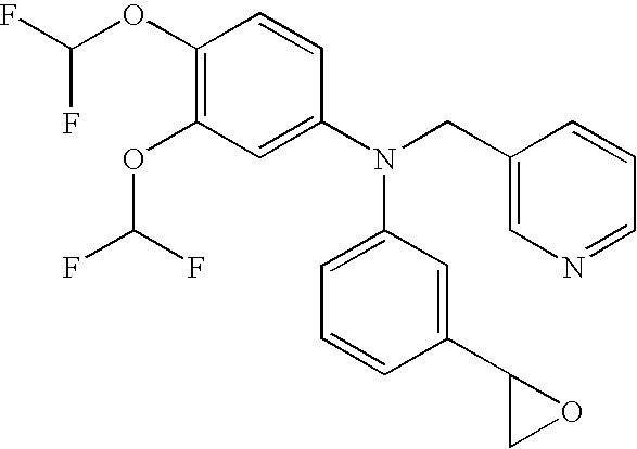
FC(OC1=C(OC(F)F)C=C(N(CC2=CN=CC=C2)C2=CC=CC(C3CO3)=C2)C=C1)F
